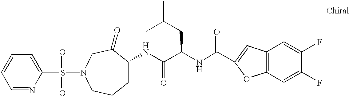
C1=NC(S(=O)(=O)N2CC(=O)C(NC(C(NC(=O)C3=CC4=C(C=C(F)C(F)=C4)O3)CC(C)C)=O)CCC2)=CC=C1
